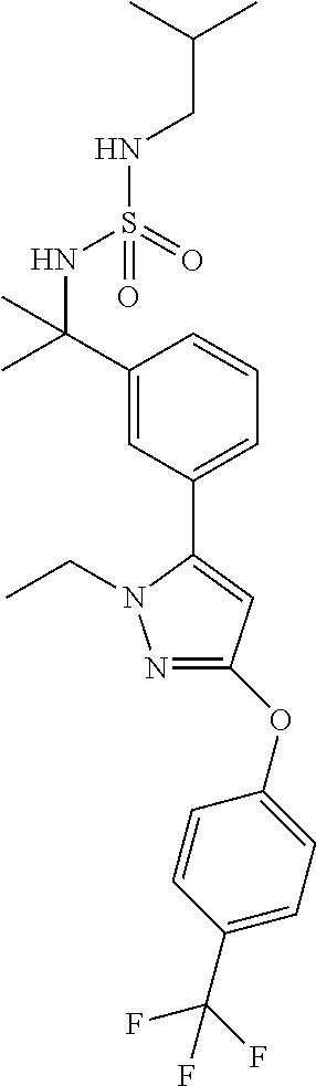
C1(OC2=CC=C(C(F)(F)F)C=C2)=NN(CC)C(C2=CC=CC(C(C)(NS(NCC(C)C)(=O)=O)C)=C2)=C1
